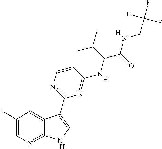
C1=CN=C(C2=CNC3=NC=C(F)C=C32)N=C1NC(C(NCC(F)(F)F)=O)C(C)C.[H].[H].[H]
